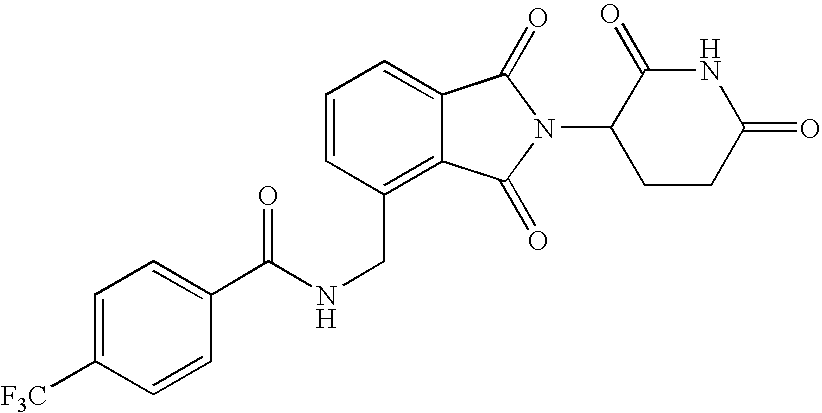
C1=CC(CNC(=O)C2=CC=C([F3C])C=C2)=C2C(=C1)C(=O)N(C1CCC(=O)NC1=O)C2=O
